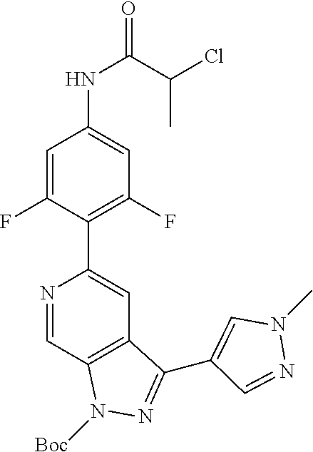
N1=CC2=C(C=C1C1=C(F)C=C(NC(=O)C(Cl)C)C=C1F)C(C1=CN(C)N=C1)=NN2[Boc]
